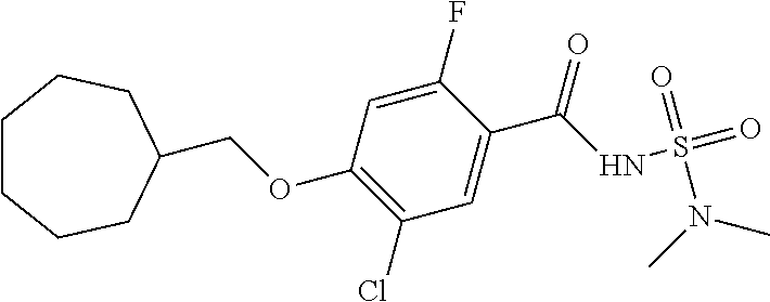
C1(Cl)=C(OCC2CCCCCC2)C=C(F)C(C(NS(N(C)C)(=O)=O)=O)=C1
